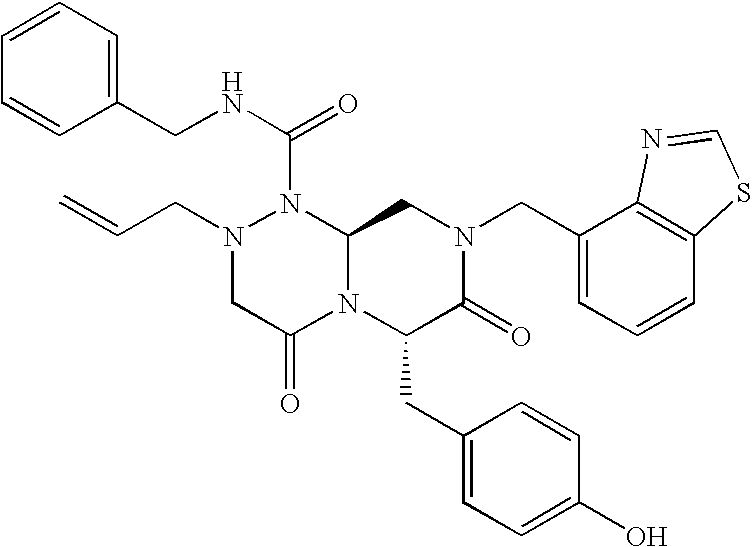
N1(CC=C)CC(=O)N2C(N1C(NCC1=CC=CC=C1)=O)CN(CC1=CC=CC3=C1N=CS3)C(=O)C2CC1=CC=C(O)C=C1
